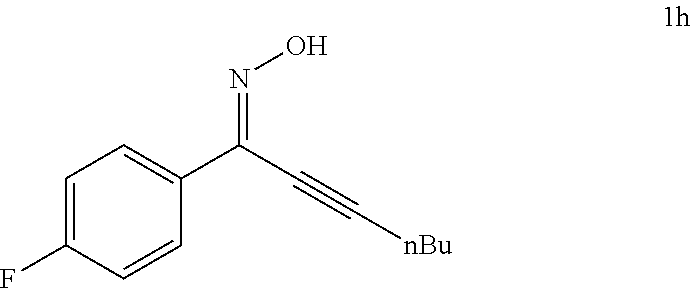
C1=C(F)C=CC(C(C#C[nBu])=NO)=C1
